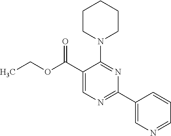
CCOC(C1=CN=C(C2=CN=CC=C2)N=C1N1CCCCC1)=O
